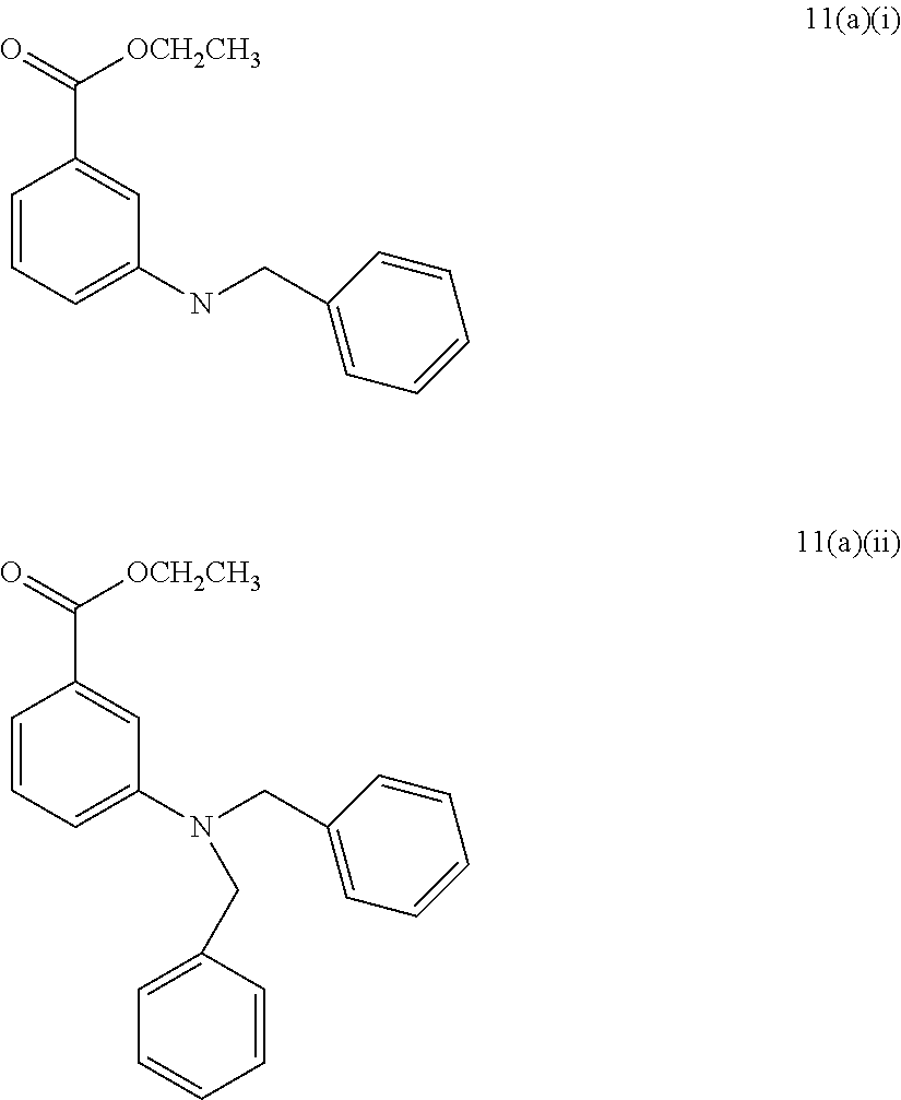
C1(C([OCH2CH3])=O)=CC(NCC2=CC=CC=C2)=CC=C1.C1(C([OCH2CH3])=O)=CC(N(CC2=CC=CC=C2)CC2=CC=CC=C2)=CC=C1
